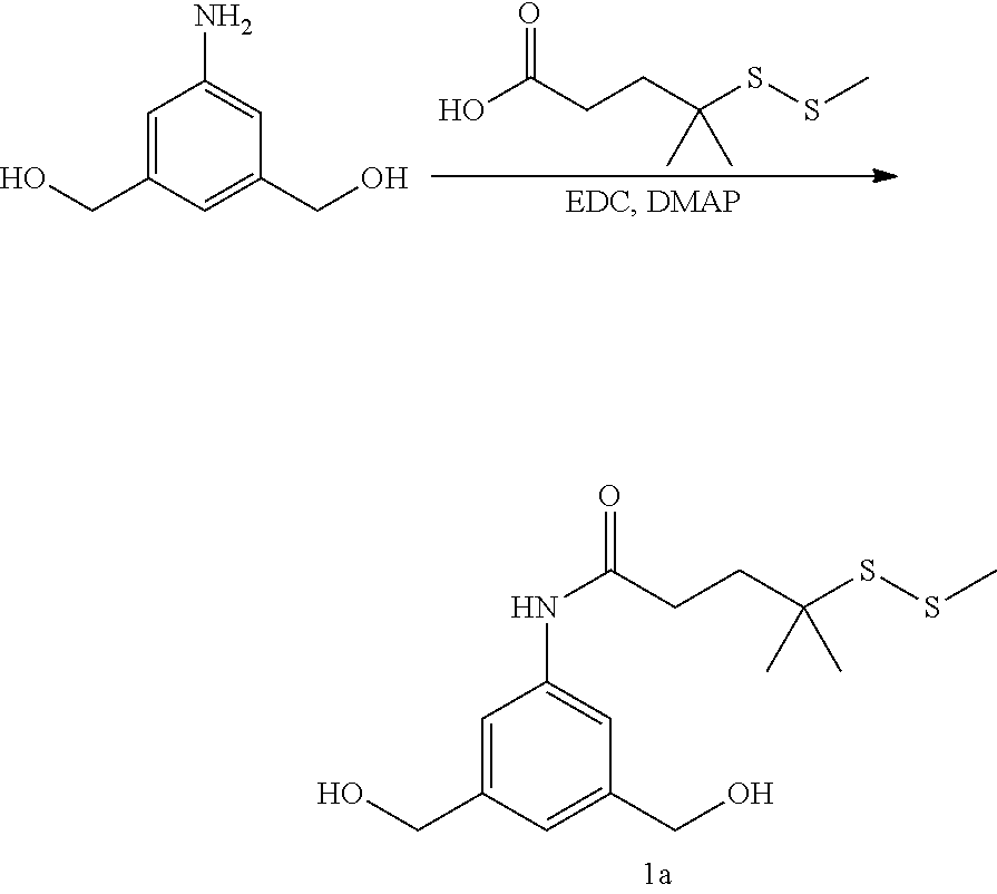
C1=C(CO)C=C(CO)C=C1NC(=O)CCC(SSC)(C)C.OC(=O)CCC(SSC)(C)C.C1=C(CO)C=C(CO)C=C1N
